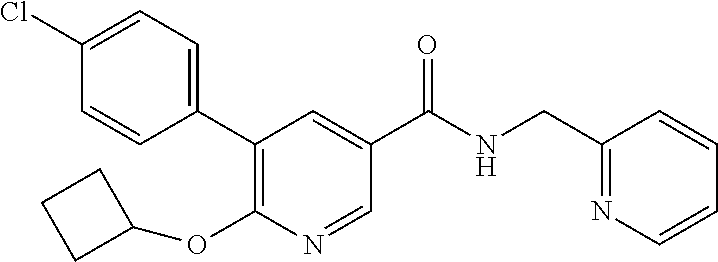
C1=C(Cl)C=CC(C2=C(OC3CCC3)N=CC(C(NCC3=NC=CC=C3)=O)=C2)=C1
